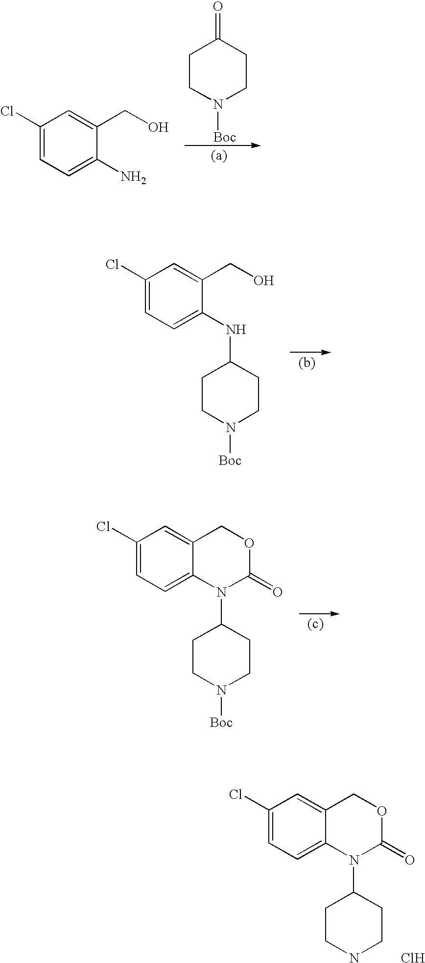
C1(Cl)=CC=C(N)C(CO)=C1.C1CN([Boc])CCC1=O.C1(Cl)=CC=C(NC2CCN([Boc])CC2)C(CO)=C1.C1(Cl)=CC=C2C(=C1)COC(=O)N2C1CCN([Boc])CC1.C1(Cl)=CC=C2C(=C1)COC(=O)N2C1CCNCC1.Cl
